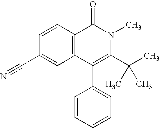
C1=CC2=C(C=C1C#N)C(C1=CC=CC=C1)=C(C(C)(C)C)N(C)C2=O
